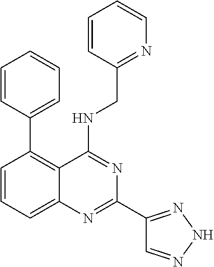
C1=CC=C2C(=C1C1=CC=CC=C1)C(NCC1=NC=CC=C1)=NC(C1=NNN=C1)=N2
